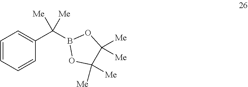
C1=CC=CC(C(B2OC([Me])([Me])C([Me])([Me])O2)([Me])[Me])=C1
